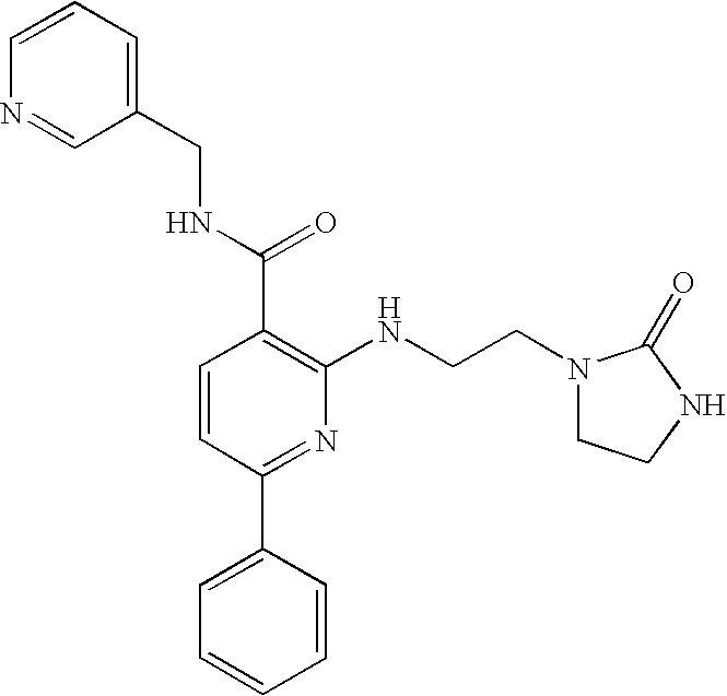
N1(CCNC2=C(C(NCC3=CC=CN=C3)=O)C=CC(C3=CC=CC=C3)=N2)CCNC1=O
